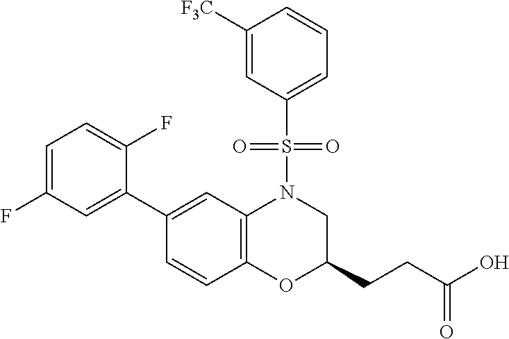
C1(C2=CC(F)=CC=C2F)=CC2=C(C=C1)OC(CCC(O)=O)CN2S(C1=CC=CC([F3C])=C1)(=O)=O
